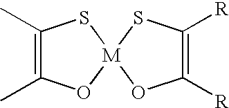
CC1=C(C)O[M]2(S1)OC([R])=C([R])S2
